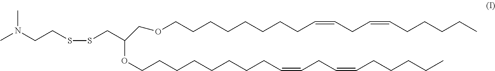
CN(CCSSCC(OCCCCCCCCC=CCC=CCCCCC)COCCCCCCCCC=CCC=CCCCCC)C
